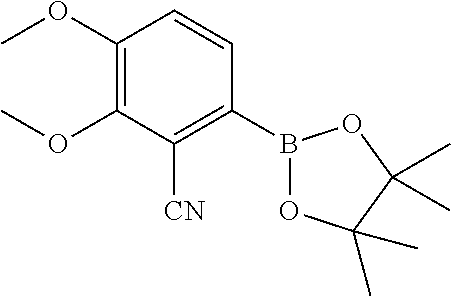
B1(C2=C([CN])C(OC)=C(OC)C=C2)OC(C)(C)C(C)(C)O1
